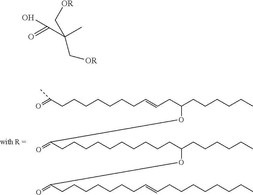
CC(CCCCCCCC=CCC(CCCCCC)OC(CCCCCCCCCCC(CCCCCC)OC(CCCCCCCC=CCCCCCCCC)=O)=O)=O.O=C(C(C)(C[OR])C[OR])O
